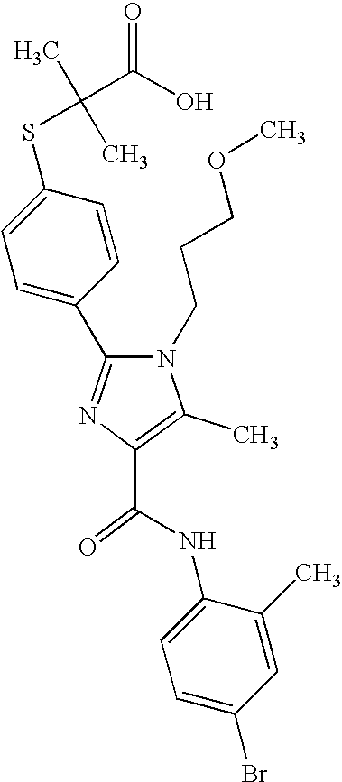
C(C1=C(C)N(CCCOC)C(C2=CC=C(SC(C)(C)C(O)=O)C=C2)=N1)(=O)NC1=CC=C(Br)C=C1C
